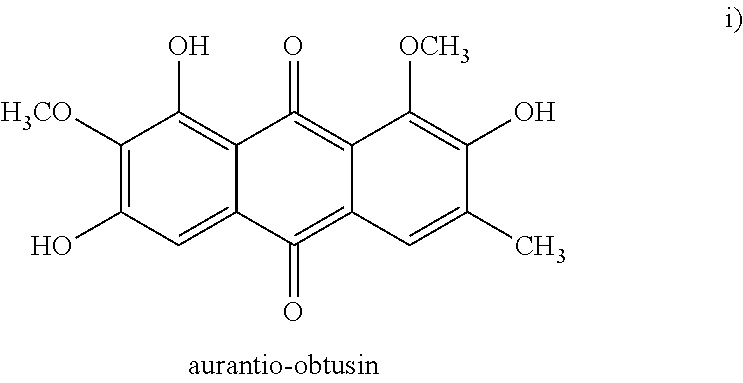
C1([H3CO])=C(O)C=C2C(=C1O)C(=O)=C1C(=C2=O)C=C(C)C(O)=C1[OCH3]
